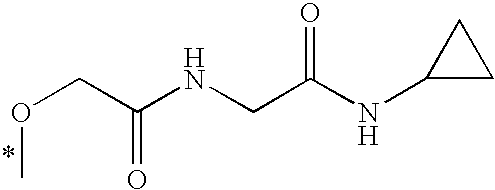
N(C1CC1)C(CNC(COC)=O)=O
